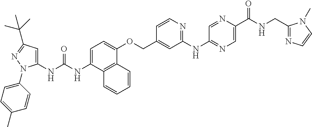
C1=C(NC(NC2=CC(C(C)(C)C)=NN2C2=CC=C(C)C=C2)=O)C2=C(C(OCC3=CC(NC4=NC=C(C(NCC5=NC=CN5C)=O)N=C4)=NC=C3)=C1)C=CC=C2
